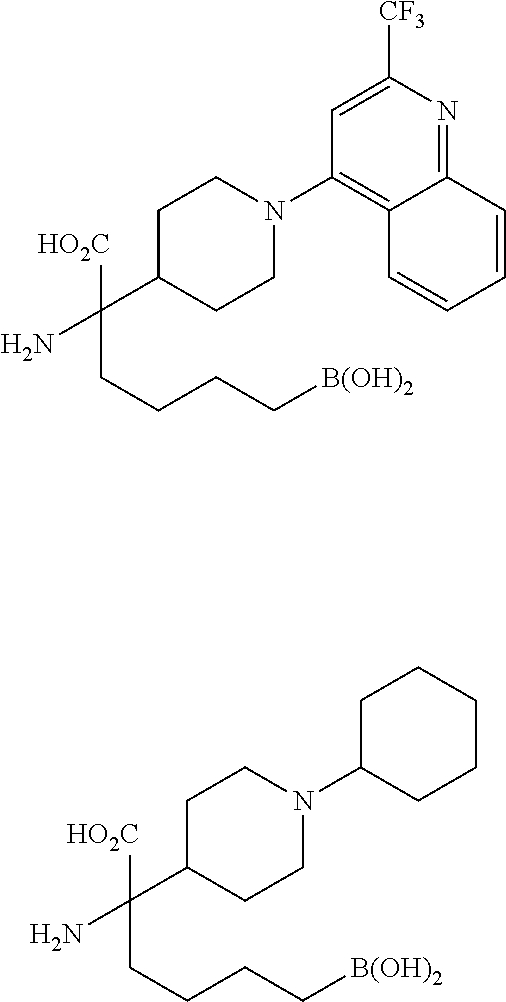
C1C(C(N)(CCCC[B(OH)2])[HO2C])CCN(C2=C3C(=NC([CF3])=C2)C=CC=C3)C1.C1C(C(N)(CCCC[B(OH)2])[HO2C])CCN(C2CCCCC2)C1
